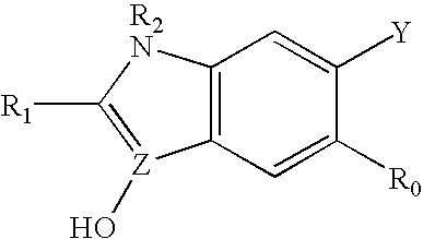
C12=C(C=C([R0])C([Y])=C1)[Z](O)=C([R1])[R2N]2
